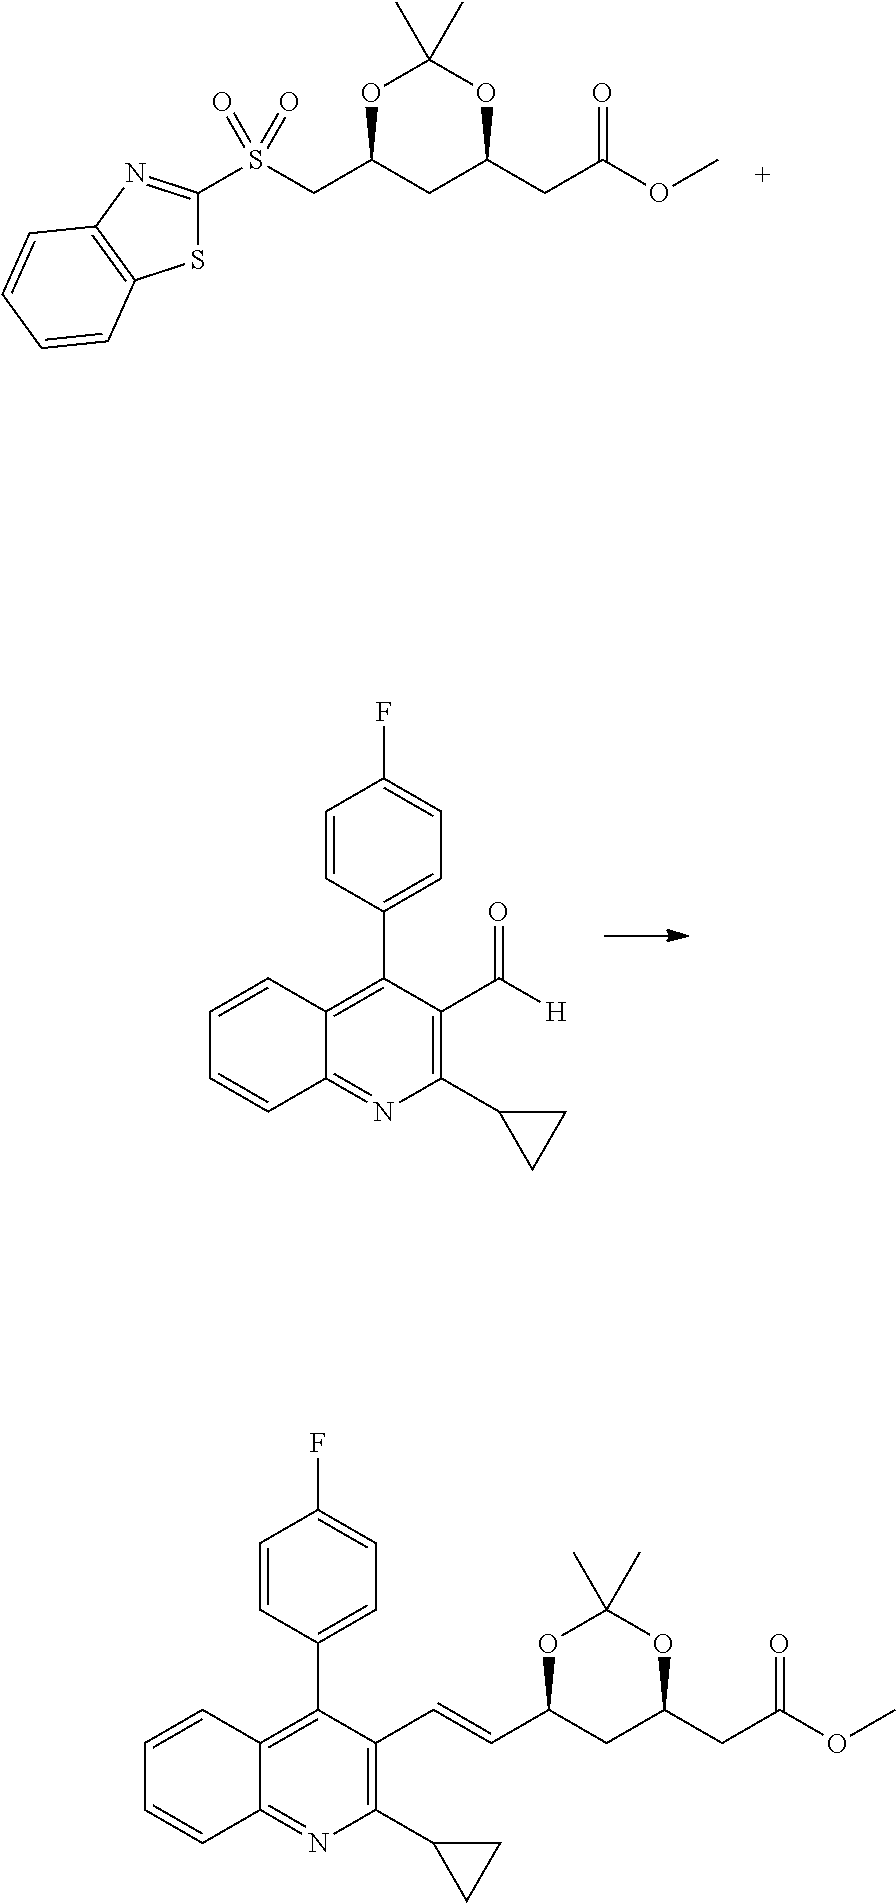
C1(C2CC2)=C(C=CC2CC(CC(OC)=O)OC(C)(C)O2)C(C2=CC=C(F)C=C2)=C2C(=N1)C=CC=C2.S(CC1CC(CC(OC)=O)OC(C)(C)O1)(C1=NC2=C(S1)C=CC=C2)(=O)=O.C1(C2CC2)=C(C([H])=O)C(C2=CC=C(F)C=C2)=C2C(=N1)C=CC=C2
